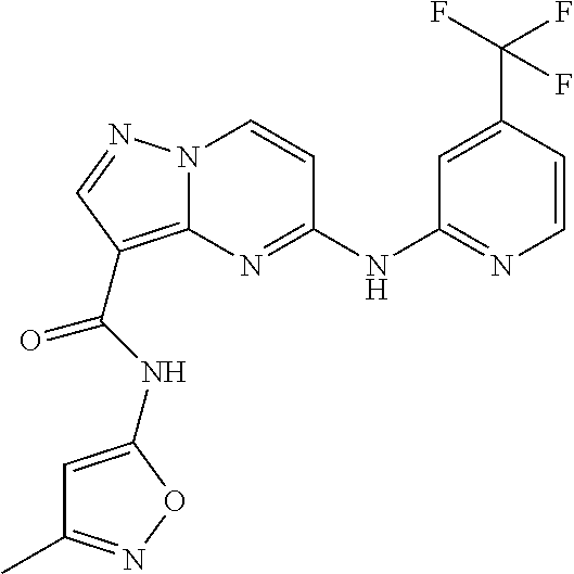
N(C1=NC2=C(C(=O)NC3=CC(C)=NO3)C=NN2C=C1)C1=NC=CC(C(F)(F)F)=C1
